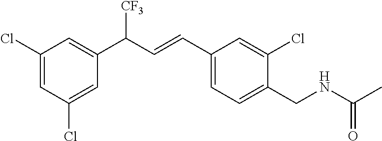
C1(Cl)=CC(Cl)=CC(C(C=CC2=CC=C(CNC(C)=O)C(Cl)=C2)[CF3])=C1
